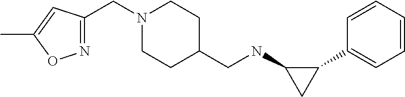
C1(C2=CC=CC=C2)C(NCC2CCN(CC3=NOC(C)=C3)CC2)C1
